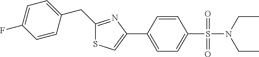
S1C=C(C2=CC=C(S(=O)(=O)N(CC)CC)C=C2)N=C1CC1=CC=C(F)C=C1
